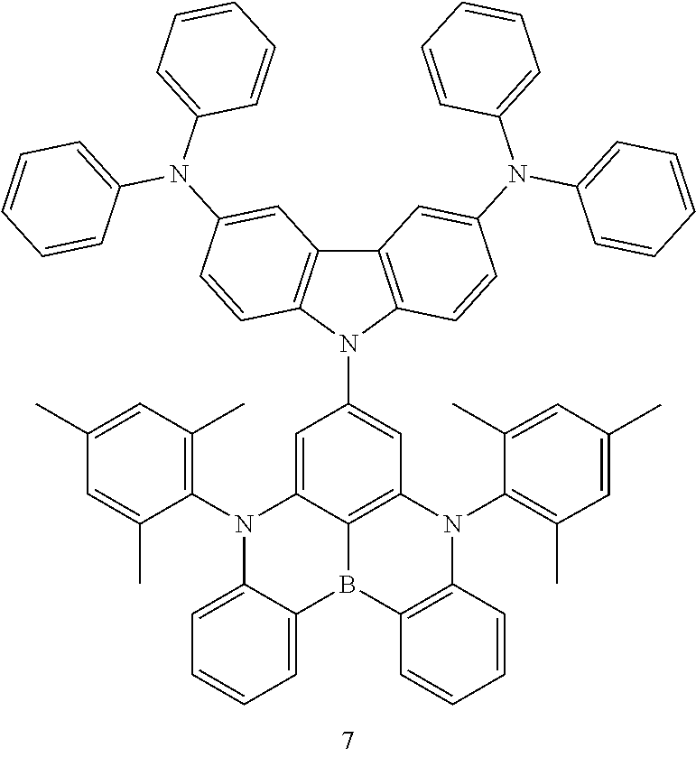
C12=CC(N3C4=C(C5=C3C=CC(N(C3=CC=CC=C3)C3=CC=CC=C3)=C5)C=C(N(C3=CC=CC=C3)C3=CC=CC=C3)C=C4)=CC3=C1B(C1=CC=CC=C1N2C1=C(C)C=C(C)C=C1C)C1=C(N3C2=C(C)C=C(C)C=C2C)C=CC=C1
